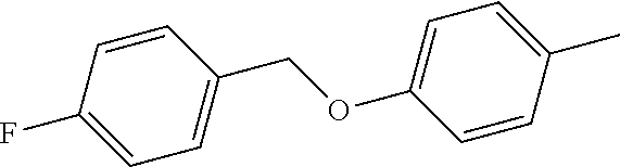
C1=C(F)C=CC(COC2=CC=C(C)C=C2)=C1
